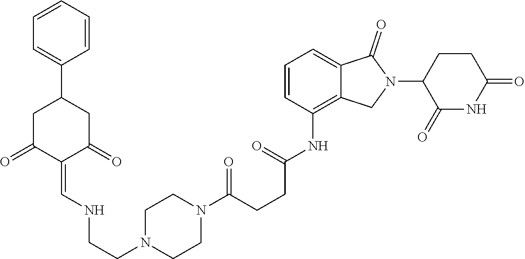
C1=CC=CC=C1C1CC(=O)C(=CNCCN2CCN(C(=O)CCC(=O)NC3=C4C(=CC=C3)C(=O)N(C3C(=O)NC(=O)CC3)C4)CC2)C(=O)C1
